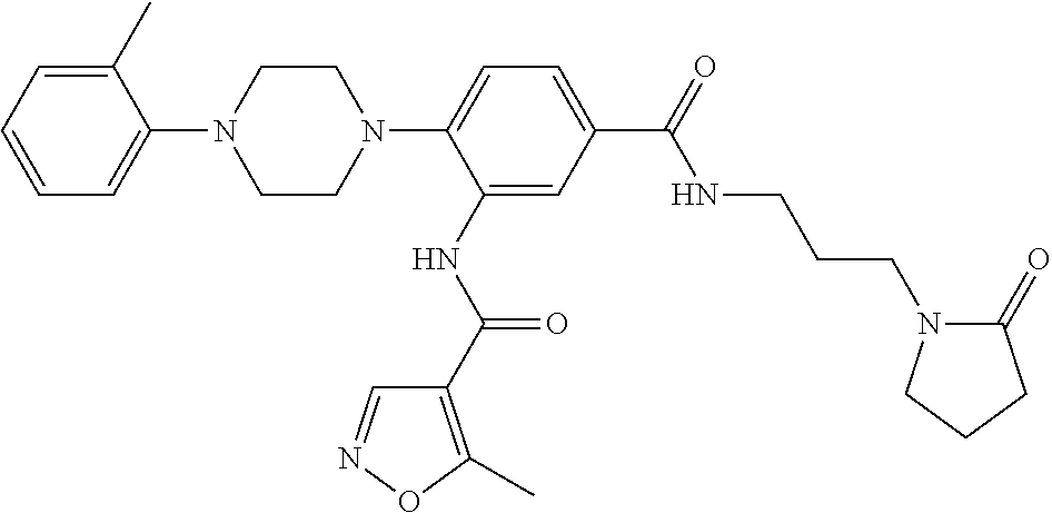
C1=C(C)C(N2CCN(C3=CC=C(C(NCCCN4C(=O)CCC4)=O)C=C3NC(=O)C3=C(C)ON=C3)CC2)=CC=C1
